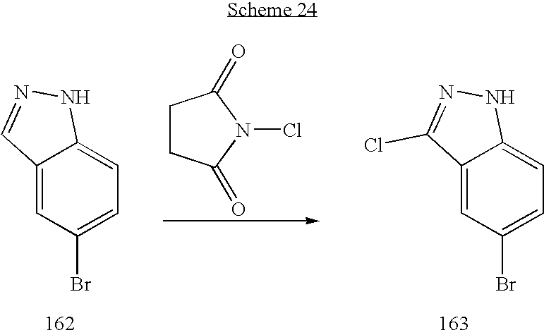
C1CC(=O)N(Cl)C1=O.C12=CC(Br)=CC=C1NN=C2.C12=CC(Br)=CC=C1NN=C2Cl
